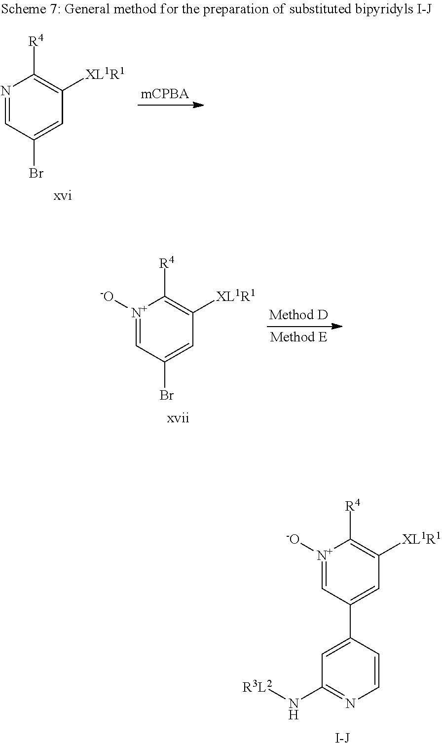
N1=CC(Br)=CC([XL1R1])=C1[R4].[xvi].[N+]1([-O])=CC(C2=CC(N[R3L2])=NC=C2)=CC([XL1R1])=C1[R4].[I-J].[N+]1([-O])=CC(Br)=CC([XL1R1])=C1[R4].[xvii]
